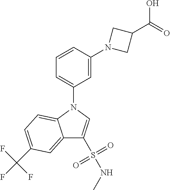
C1=CC(N2CC(C(=O)O)C2)=CC(N2C3=CC=C(C(F)(F)F)C=C3C(S(=O)(=O)NC)=C2)=C1
